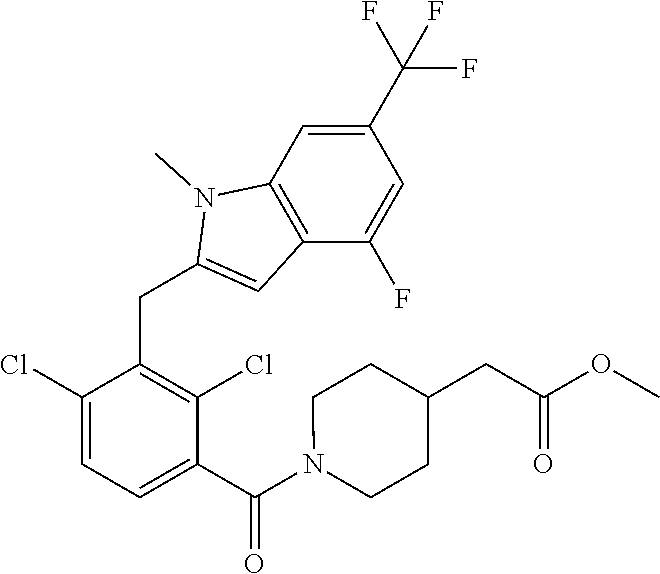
C1(Cl)=CC=C(C(N2CCC(CC(OC)=O)CC2)=O)C(Cl)=C1CC1=CC2=C(N1C)C=C(C(F)(F)F)C=C2F
